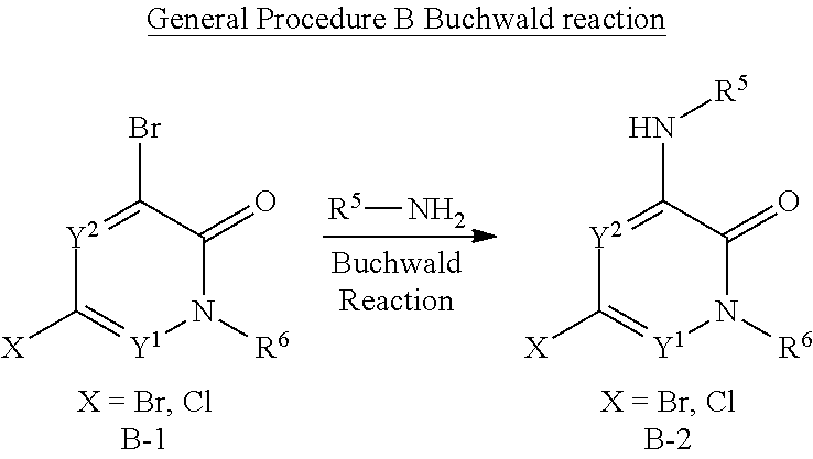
[R5]N.[Y2]1=C(Br)C(=O)N([R6])[Y1]=C1[X].[Y2]1=C(N[R5])C(=O)N([R6])[Y1]=C1[X]
